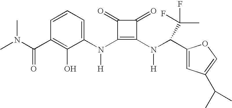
C1(N(C2=C(N(C(C3=CC(C(C)C)=CO3)C(C)(F)F)[H])C(=O)C2=O)[H])=CC=CC(C(N(C)C)=O)=C1O
